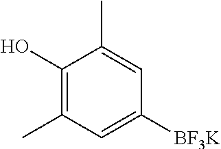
C1(O)=C(C)C=C([BF3K])C=C1C
